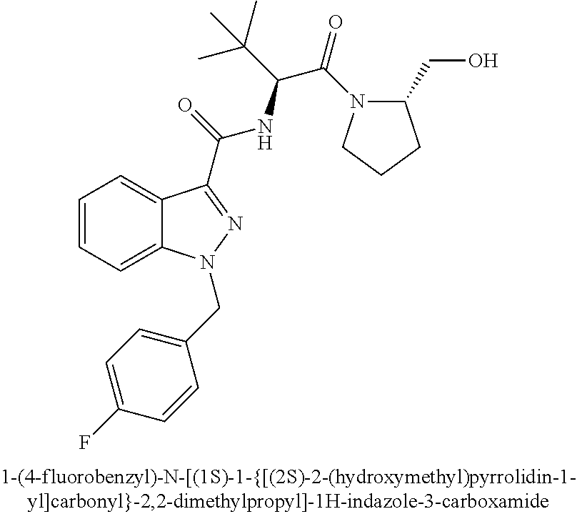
C1=CC=C2C(=C1)C(C(=O)NC(C(C)(C)C)C(=O)N1C(CO)CCC1)=NN2CC1=CC=C(F)C=C1
